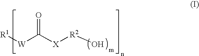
[W](C([X][R2]O)=O)[R1]
